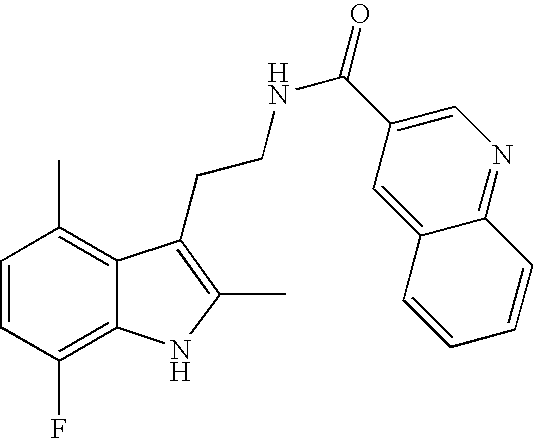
C1=CC(F)=C2C(=C1C)C(CCNC(=O)C1=CN=C3C(=C1)C=CC=C3)=C(C)N2
